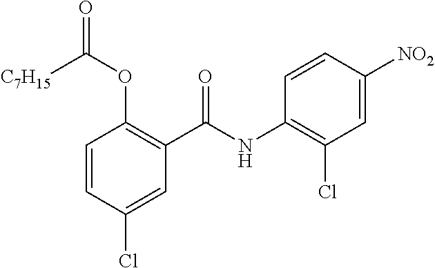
C1=CC(Cl)=CC(C(NC2=C(Cl)C=C([NO2])C=C2)=O)=C1OC(=O)[C7H15]
